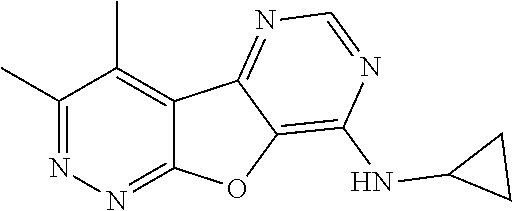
C1(C)=NN=C2C(=C1C)C1=NC=NC(NC3CC3)=C1O2
